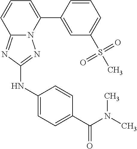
C12=NC(NC3=CC=C(C(N(C)C)=O)C=C3)=NN1C(C1=CC(S(C)(=O)=O)=CC=C1)=CC=C2
